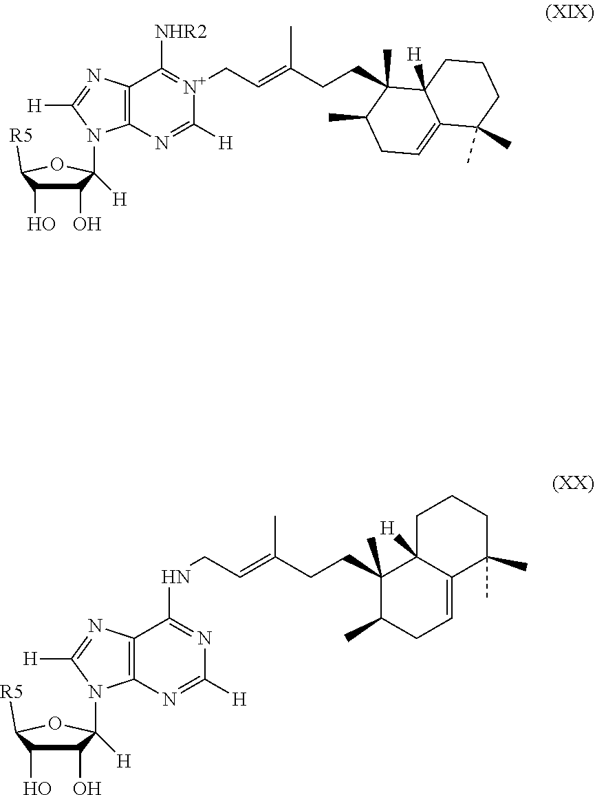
C12=C(N=C([H])N=C1NCC=C(CCC1(C)C(C)CC=C3C1([H])CCCC3(C)C)C)N(C1([H])C(O)C(O)C([R5])O1)C([H])=N2.C12=C(N=C([H])[N+](CC=C(CCC3(C)C(C)CC=C4C3([H])CCCC4(C)C)C)=C1[NHR2])N(C1([H])C(O)C(O)C([R5])O1)C([H])=N2
